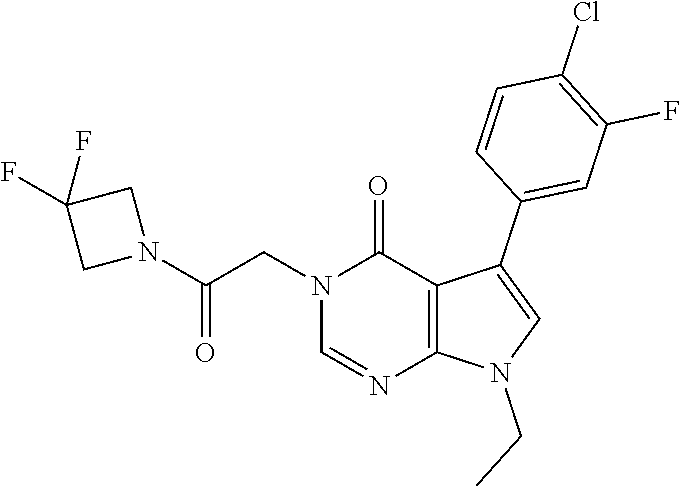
C1=NC2=C(C(=O)N1CC(N1CC(F)(F)C1)=O)C(C1=CC(F)=C(Cl)C=C1)=CN2CC
